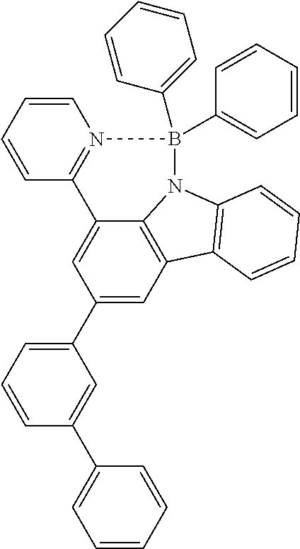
C1(C2=CC=CC(C3=CC=CC=C3)=C2)=CC2=C3C(=C1)C1=N(C=CC=C1)B(C1=CC=CC=C1)(C1=CC=CC=C1)N3C1=C2C=CC=C1
